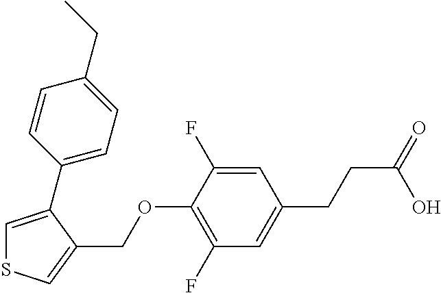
C1=C(C2=CC=C(CC)C=C2)C(COC2=C(F)C=C(CCC(=O)O)C=C2F)=CS1
